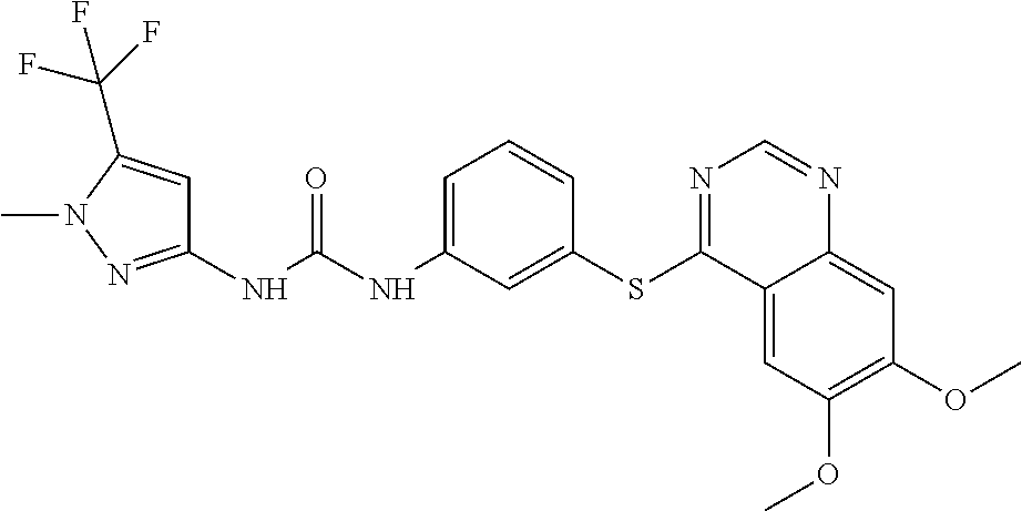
C1(NC(NC2=CC=CC(SC3=NC=NC4=CC(OC)=C(OC)C=C34)=C2)=O)=NN(C)C(C(F)(F)F)=C1
